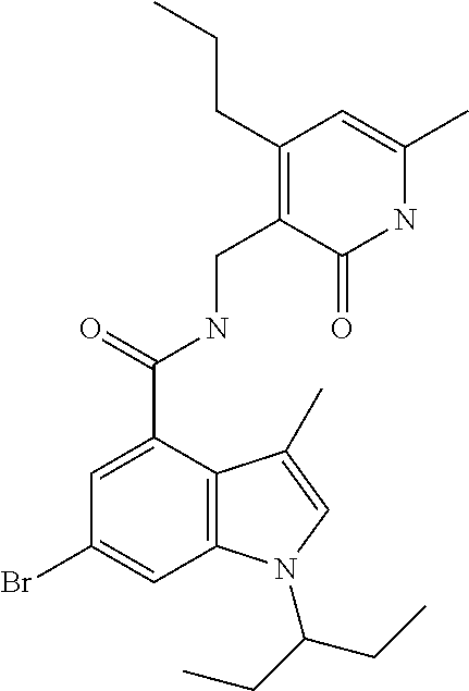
N1C(C)=CC(CCC)=C(CNC(C2=CC(Br)=CC3=C2C(C)=CN3C(CC)CC)=O)C1=O
